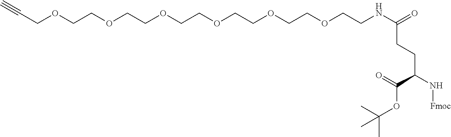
CC(C)(OC(=O)C(CCC(NCCOCCOCCOCCOCCOCCOCC#C)=O)N[Fmoc])C
